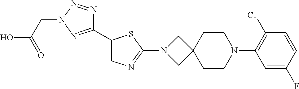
C1(C2=CN=C(N3CC4(C3)CCN(C3=C(Cl)C=CC(F)=C3)CC4)S2)=NN(CC(=O)O)N=N1
